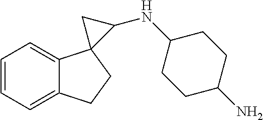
C1=CC=C2C(=C1)CCC21C(NC2CCC(N)CC2)C1
